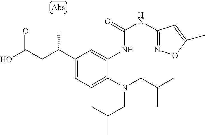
OC(CC(C1=CC=C(N(CC(C)C)CC(C)C)C(NC(NC2=NOC(C)=C2)=O)=C1)C)=O
